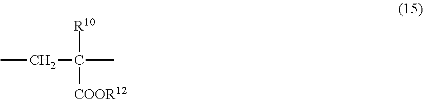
CCC(C)([R10])[COOR12]
